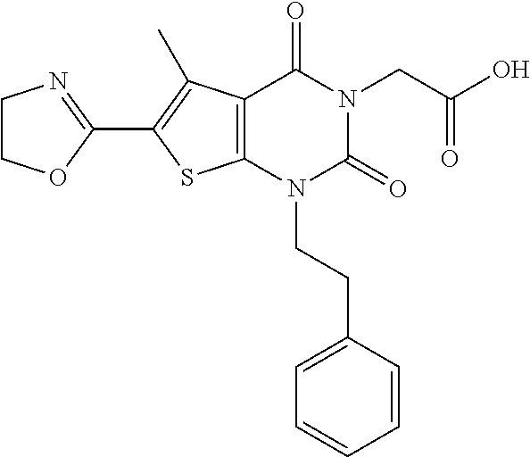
C12=C(N(CCC3=CC=CC=C3)C(=O)N(CC(O)=O)C1=O)SC(C1=NCCO1)=C2C
